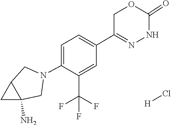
FC(F)(C1=CC(C2=NNC(=O)OC2)=CC=C1N1CC2C(N)(C2)C1)F.[H]Cl
